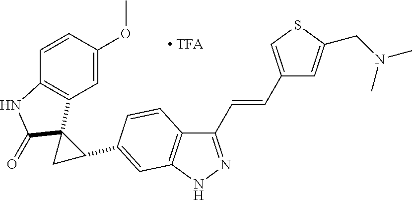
C1=CC(OC)=CC2=C1NC(=O)C21C(C2=CC3=C(C(C=CC4=CSC(CN(C)C)=C4)=NN3)C=C2)C1
